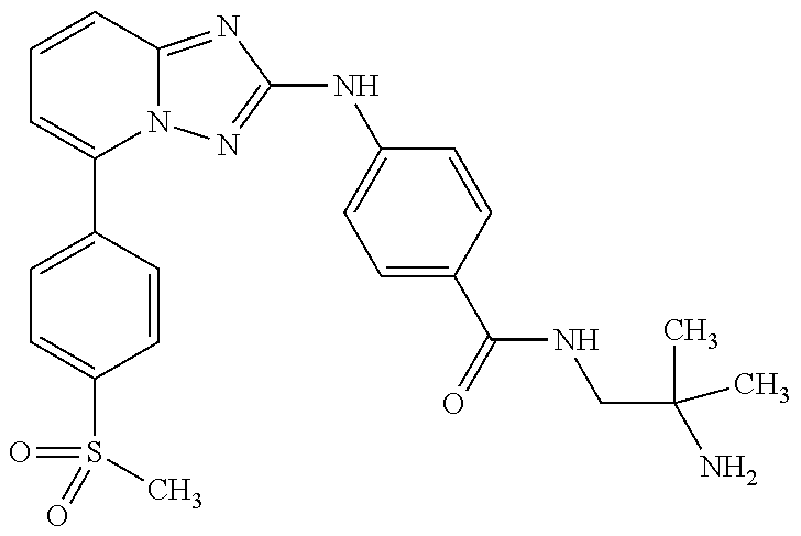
C1=C(C2=CC=CC3=NC(NC4=CC=C(C(NCC(N)(C)C)=O)C=C4)=NN23)C=CC(S(=O)(=O)C)=C1
